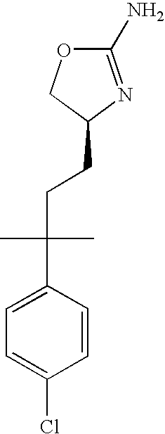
O1C(N)=NC(CCC(C2=CC=C(Cl)C=C2)(C)C)C1
